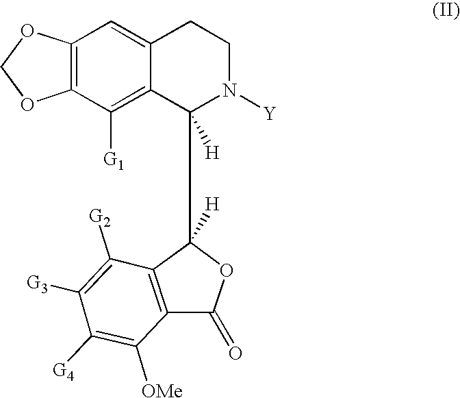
C1(=O)OC(C2([H])C3=C([G1])C4=C(OCO4)C=C3CCN2[Y])([H])C2=C1C([OMe])=C([G4])C([G3])=C2[G2]
